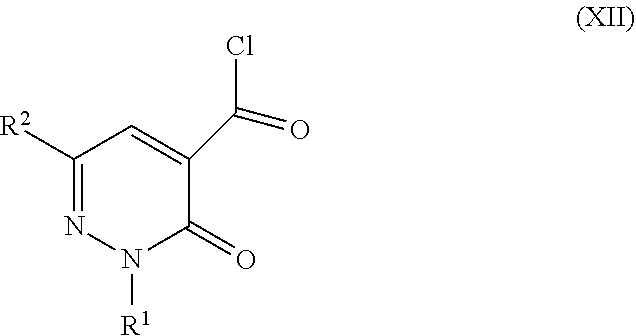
C1(C(Cl)=O)=CC([R2])=NN([R1])C1=O
